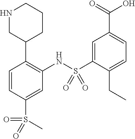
C1=CC(S(=O)(=O)C)=CC(NS(C2=CC(C(=O)O)=CC=C2CC)(=O)=O)=C1C1CCCNC1
